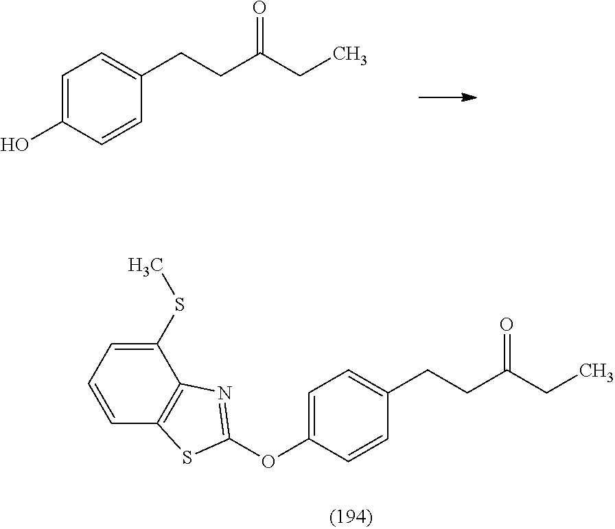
O(C1=CC=C(CCC(=O)CC)C=C1)C1=NC2=C(S1)C=CC=C2SC.C1=C(O)C=CC(CCC(CC)=O)=C1
